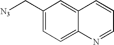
C1=C2C(=CC=C1C[N3])N=CC=C2
